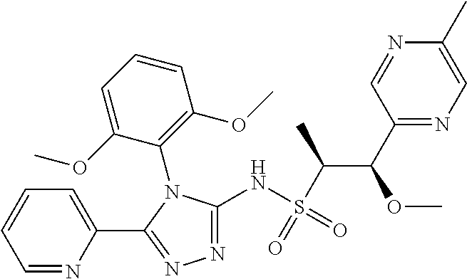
C1(NS(C(C(C2=NC=C(C)N=C2)OC)C)(=O)=O)=NN=C(C2=CC=CC=N2)N1C1=C(OC)C=CC=C1OC
